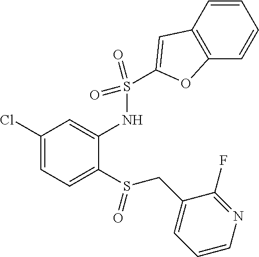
C1(Cl)=CC=C(S(CC2=CC=CN=C2F)=O)C(NS(=O)(=O)C2=CC3=C(C=CC=C3)O2)=C1
